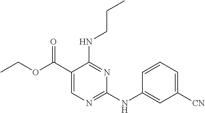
C1=CC=C([CN])C=C1NC1=NC=C(C(OCC)=O)C(NCCC)=N1
